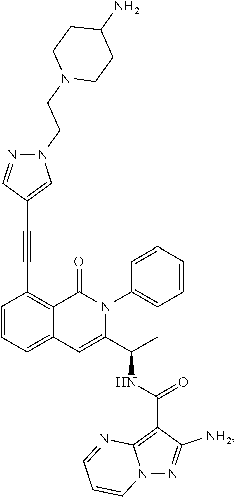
C1=CC=C2C(=C1C#CC1=CN(CCN3CCC(N)CC3)N=C1)C(=O)N(C1=CC=CC=C1)C(C(C)NC(C1=C3N(N=C1[NH2])C=CC=N3)=O)=C2
